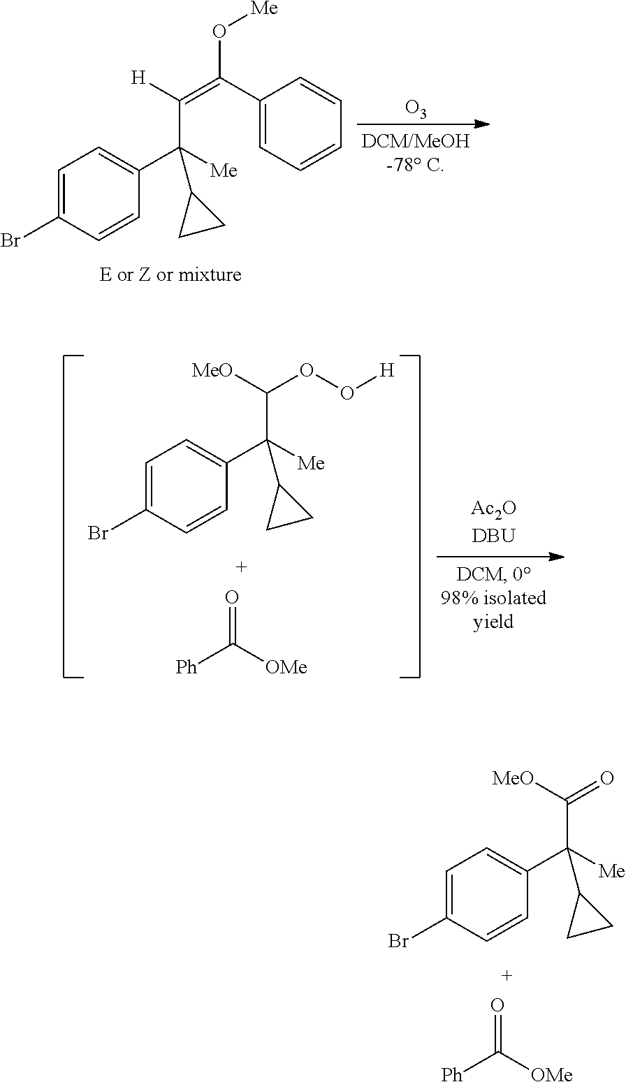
[Ph]C([OMe])=O.C1=C(Br)C=CC(C(C(=O)[MeO])([Me])C2CC2)=C1.C1=C(Br)C=CC(C(C(=C(C2=CC=CC=C2)O[Me])[H])([Me])C2CC2)=C1.[O3].C1=C(Br)C=CC(C(C(OO[H])[MeO])([Me])C2CC2)=C1.[Ph]C([OMe])=O
